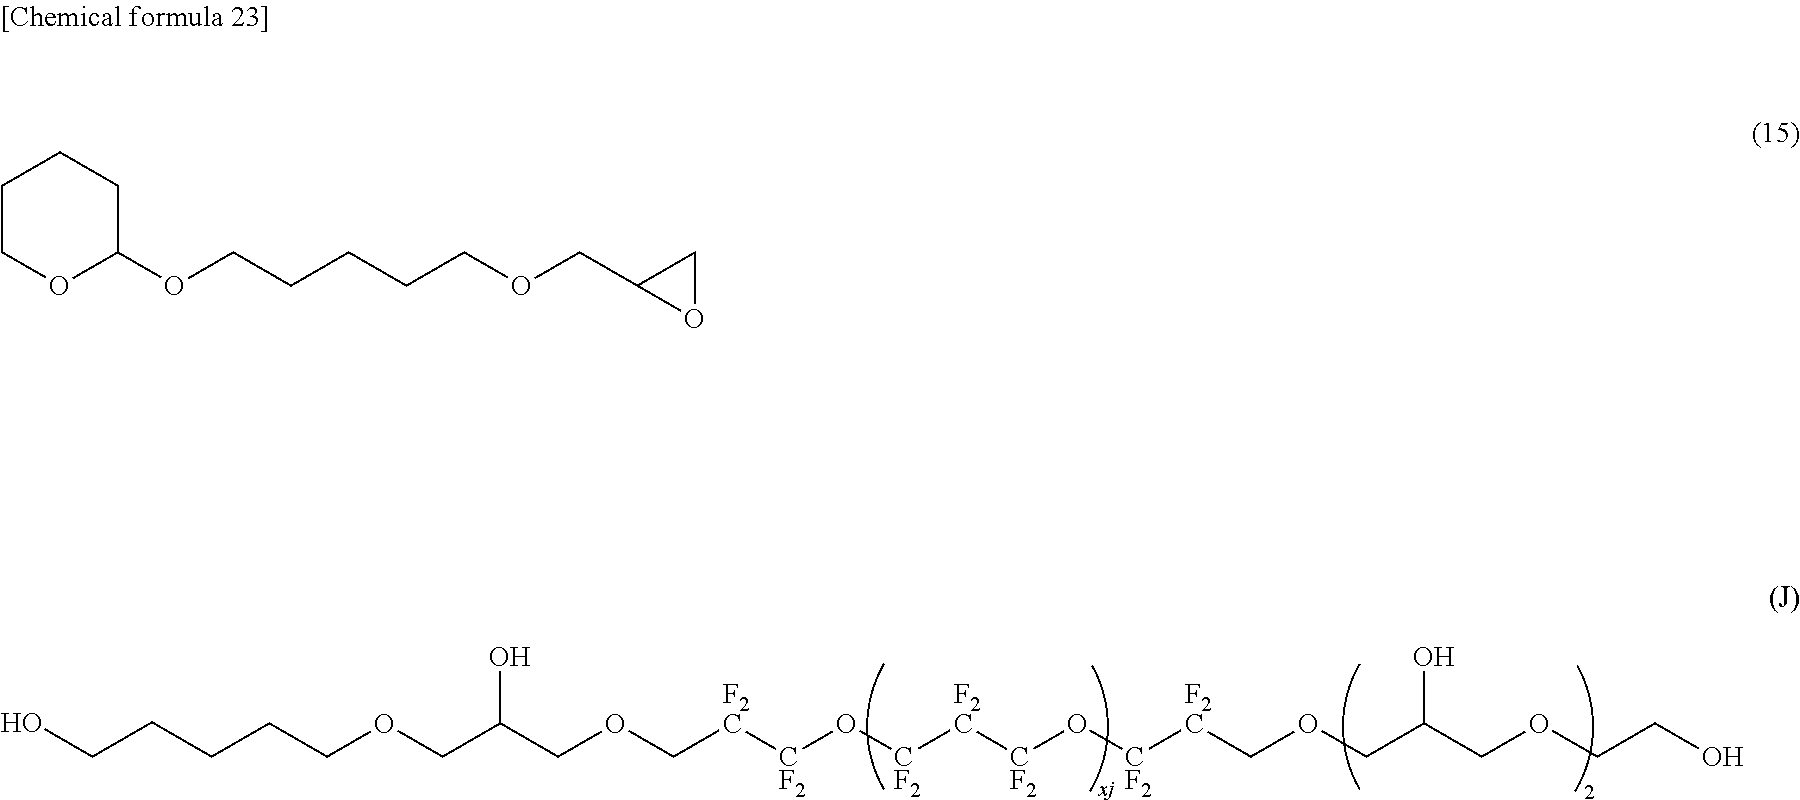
C(CCOCC(COC[F2C][CF2]O[CF2][F2C][CF2]O[CF2][F2C]COCC(COCCO)O)O)CCO.C1COC(OCCCCCOCC2OC2)CC1
